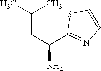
C(CC(C1=NC=CS1)N)(C)C
